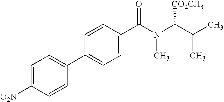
C1=C([O2N])C=CC(C2=CC=C(C(N(C(C(C)C)[CO2CH3])C)=O)C=C2)=C1
